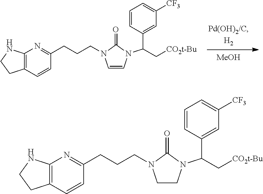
[MeOH].C12=C(C=CC(CCCN3C=CN(C(C4=CC([CF3])=CC=C4)C[CO2t-Bu])C3=O)=N1)CCN2.C12=C(C=CC(CCCN3CCN(C(C4=CC([CF3])=CC=C4)C[CO2t-Bu])C3=O)=N1)CCN2
